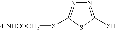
[4-NHCOCH2]SC1=NN=C(S)S1
